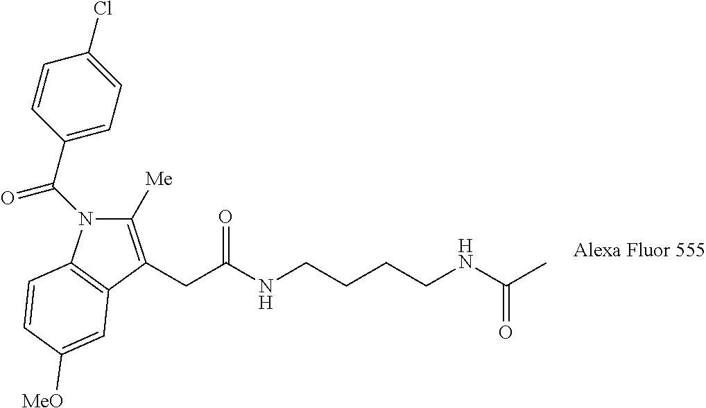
N1(C(C2=CC=C(Cl)C=C2)=O)C([Me])=C(CC(NCCCCNC(=O)C)=O)C2=C1C=CC([MeO])=C2
